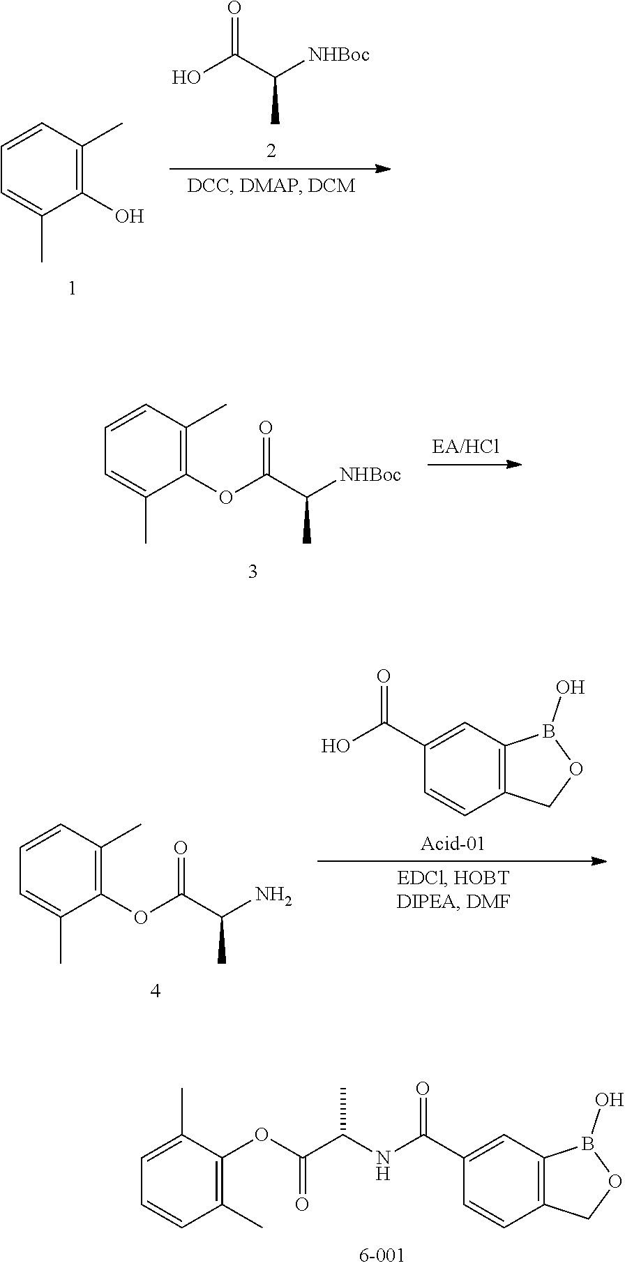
O=C(C([NHBoc])C)O.C1(O)=C(C)C=CC=C1C.C1(OC(C([NHBoc])C)=O)=C(C)C=CC=C1C.C1(OC(C(N)C)=O)=C(C)C=CC=C1C.C1=C(C(O)=O)C=CC2=C1B(O)OC2.C1=C(C(NC(C(OC2=C(C)C=CC=C2C)=O)C)=O)C=CC2=C1B(O)OC2
